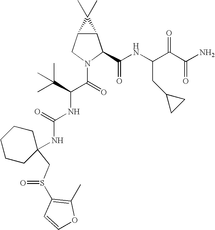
C12C(CN(C(=O)C(C(C)(C)C)NC(NC3(CS(C4=C(C)OC=C4)=O)CCCCC3)=O)C1C(NC(C(C(N)=O)=O)CC1CC1)=O)C2(C)C
